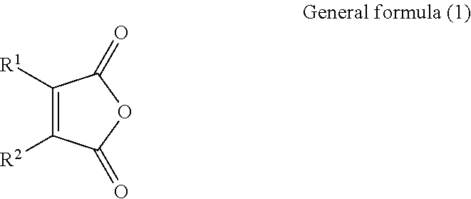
C1([R1])=C([R2])C(=O)OC1=O
